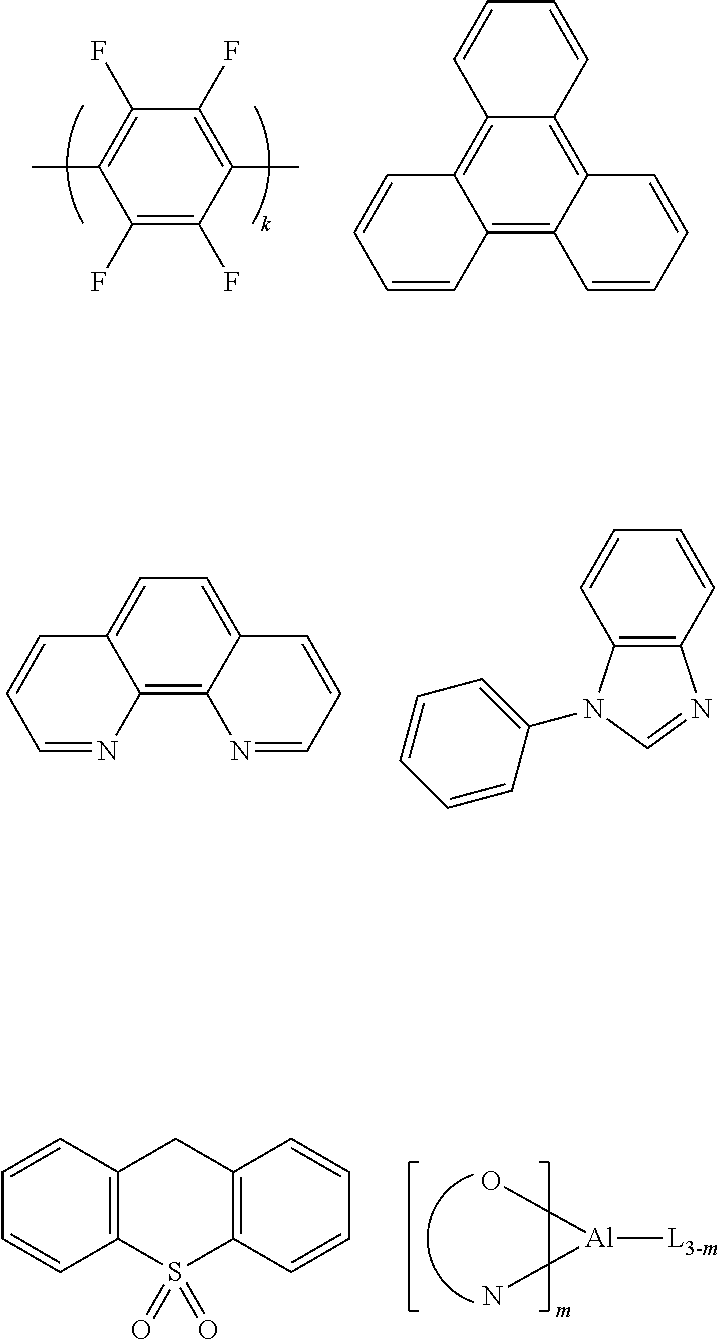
C1(F)=C(C)C(F)=C(F)C(C)=C1F.C1=CC2=C3C(=C4C(=C2C=C1)C=CC=C4)C=CC=C3.C1=C2C(=C3C(=C1)C=CC=N3)N=CC=C2.C1=CC2=C(C=C1)N(C1=CC=CC=C1)C=N2.[Al]([L3-m])(O)N.C1=CC2=C(C=C1)S(=O)(=O)C1=C(C2)C=CC=C1
